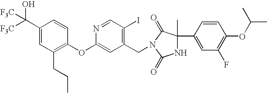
C1(C([F3C])(O)[F3C])=CC(CCC)=C(OC2=CC(CN3C(=O)C(C4=CC(F)=C(OC(C)C)C=C4)(C)NC3=O)=C(I)C=N2)C=C1
